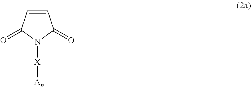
C1=CC(=O)N([X][An])C1=O
